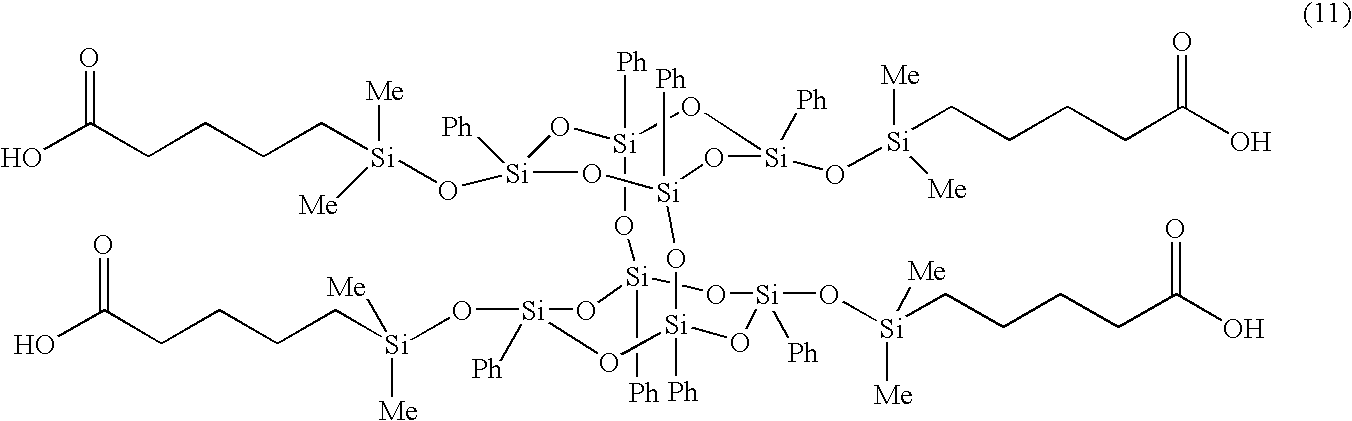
[Si]1([Ph])(O[Si]([Me])(CCCCC(O)=O)[Me])O[Si]2([Ph])O[Si]([Ph])(O[Si]([Me])(CCCCC(O)=O)[Me])O[Si]([Ph])(O1)O[Si]1([Ph])O[Si](O[Si](CCCCC(O)=O)([Me])[Me])([Ph])O[Si]([Ph])(O[Si](O[Si](CCCCC(O)=O)([Me])[Me])([Ph])O1)O2
